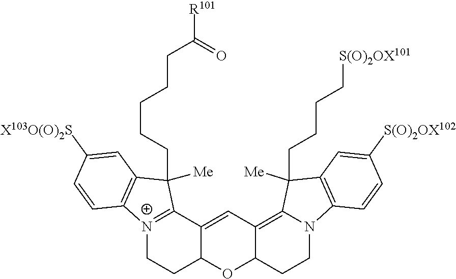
C12=CC3=C4N(CCC3OC1CC[N+]1=C2C(CCCCCC([R101])=O)([Me])C2=C1C=CC([X103O(O)2S])=C2)C1=C(C=C([S(O)2OX102])C=C1)C4(CCCC[S(O)2OX101])[Me]
